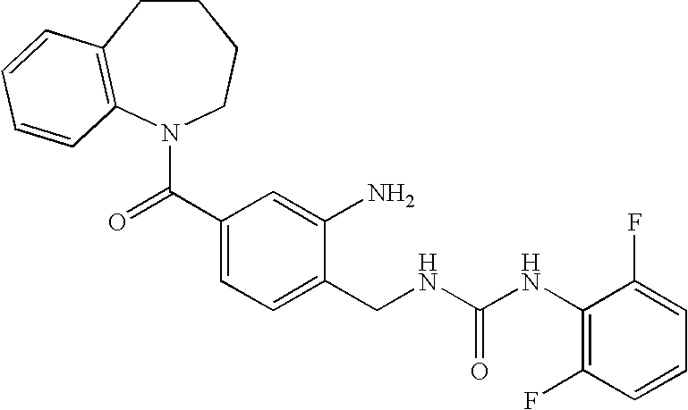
C1CC2=C(N(C(C3=CC=C(CNC(NC4=C(F)C=CC=C4F)=O)C(N)=C3)=O)CC1)C=CC=C2
